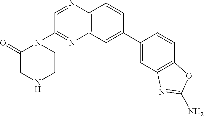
C12=C(C=CC(C3=CC4=C(C=C3)OC(N)=N4)=C1)N=CC(N1C(=O)CNCC1)=N2
